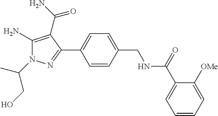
C1=CC(C2=NN(C(C)CO)C(N)=C2C(=O)N)=CC=C1CNC(C1=CC=CC=C1[OMe])=O
